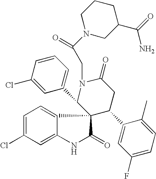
C1=C(Cl)C=C2C(=C1)C1(C(=O)N2)C(C2=CC=CC(Cl)=C2)N(CC(=O)N2CC(C(=O)N)CCC2)C(=O)CC1C1=CC(F)=CC=C1C
